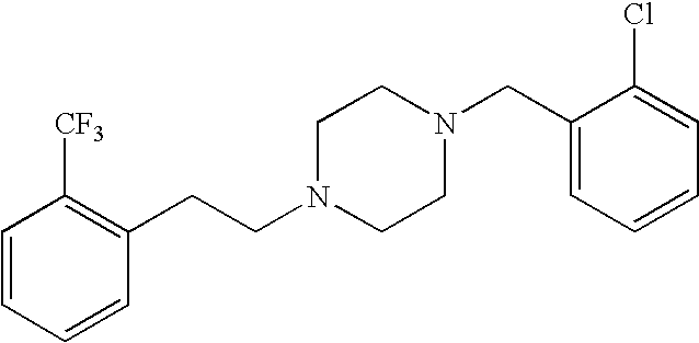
C(N1CCN(CC2=CC=CC=C2Cl)CC1)CC1=C([CF3])C=CC=C1
